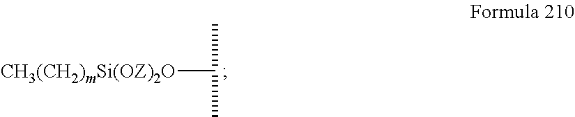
[CH3(CH2)mSi(OZ)2O]C(C)C
